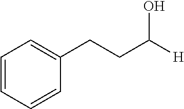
C1=CC=CC(CCC([H])O)=C1
